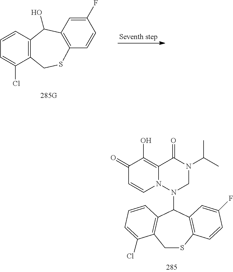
C1SC2=C(C(N3CN(C(C)C)C(=O)C4=C(O)C(=O)C=CN34)C3=C1C(Cl)=CC=C3)C=C(F)C=C2.C1=CC2=C(C(Cl)=C1)CSC1=C(C2O)C=C(F)C=C1
